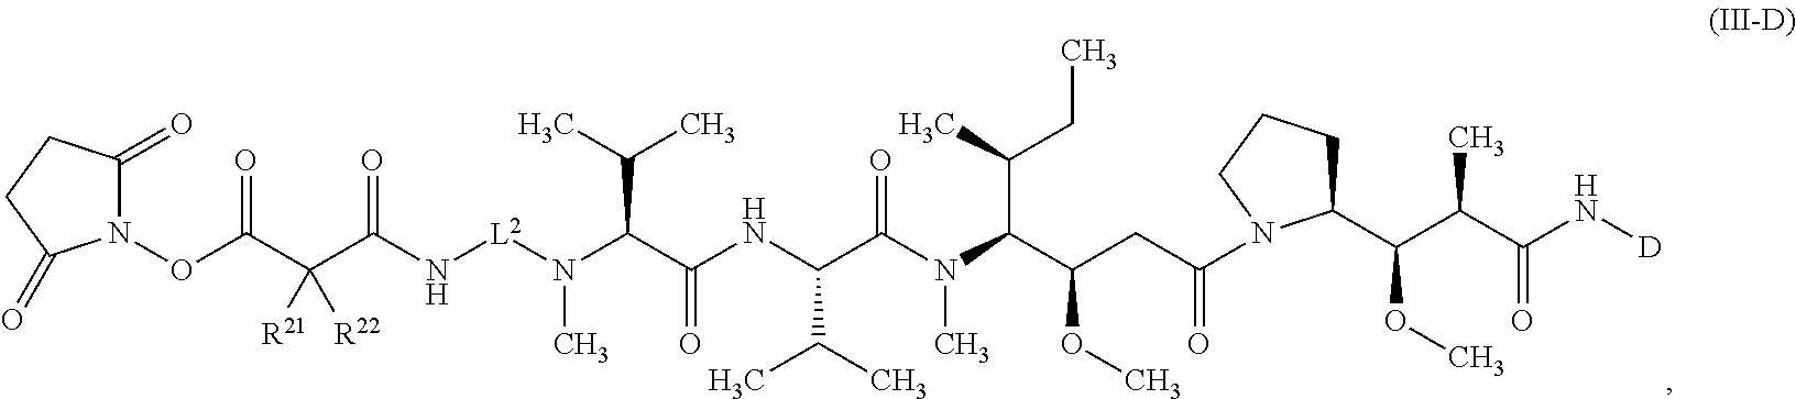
N1(OC(C(C(N[L2]N(C(C(NC(C(N(C(C(CC(=O)N2C(C(C(C(N[D])=O)C)OC)CCC2)OC)C(C)CC)C)=O)C(C)C)=O)C(C)C)C)=O)([R22])[R21])=O)C(=O)CCC1=O
